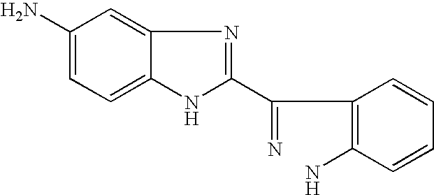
C1(N)=CC=C2C(=C1)N=C(C(=N)C1=C(N)C=CC=C1)N2
